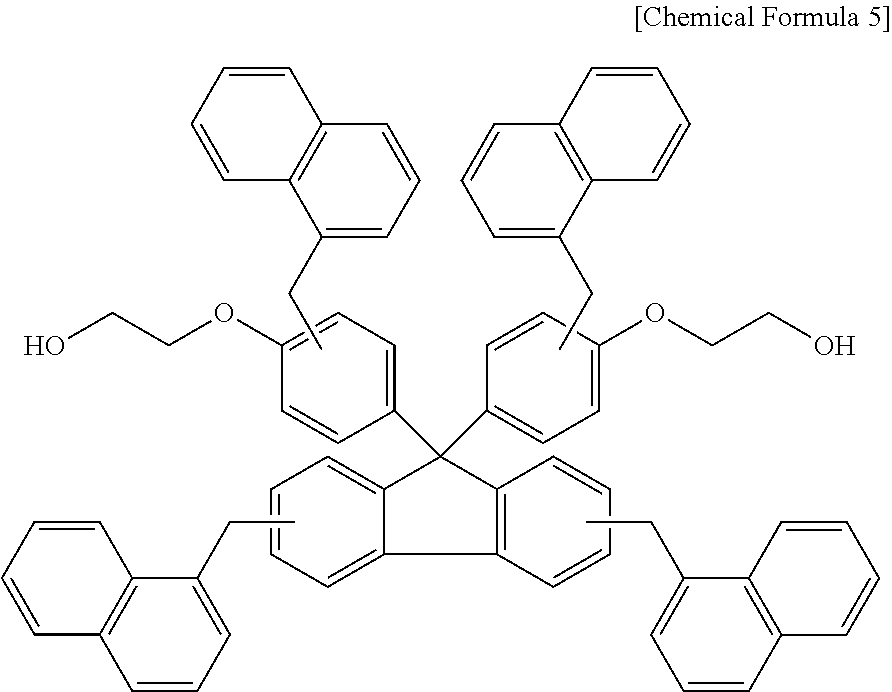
C1(C2(C3=CC=C(OCCO)C=C3)C3=CC=CC=C3C3=C2C=CC=C3)=CC=C(OCCO)C=C1.CCC1=CC=CC2=C1C=CC=C2.CCC1=CC=CC2=C1C=CC=C2.CCC1=CC=CC2=C1C=CC=C2.CCC1=CC=CC2=C1C=CC=C2
